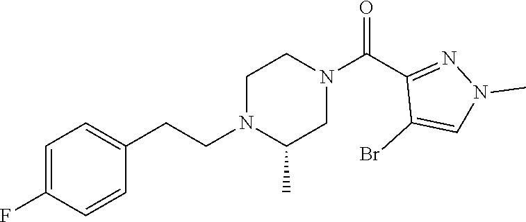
C1=C(F)C=CC(CCN2C(C)CN(C(C3=NN(C)C=C3Br)=O)CC2)=C1
